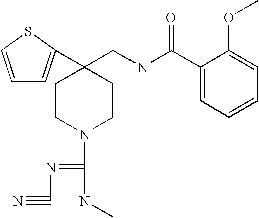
C1=CSC(C2(CNC(C3=CC=CC=C3OC)=O)CCN(C(=NC#N)NC)CC2)=C1
